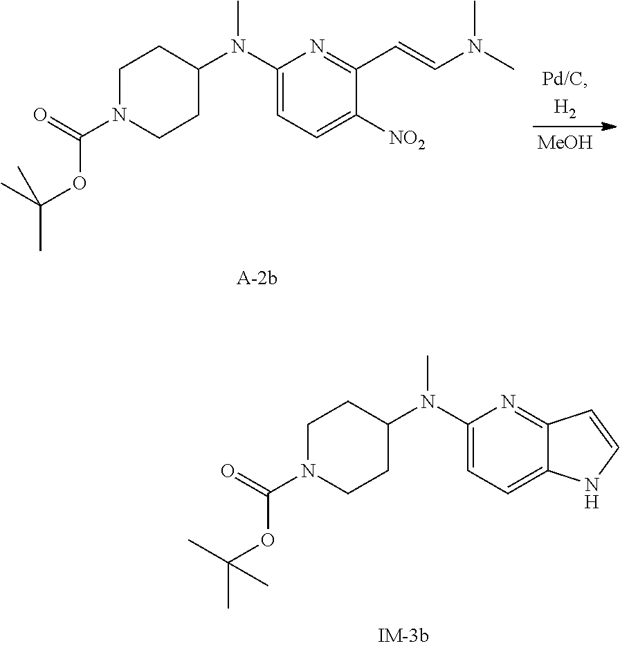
C1(N(C2CCN(C(=O)OC(C)(C)C)CC2)C)=CC=C2C(=N1)C=CN2.[MeOH].C1=C(N(C2CCN(C(=O)OC(C)(C)C)CC2)C)N=C(C=CN(C)C)C([NO2])=C1
